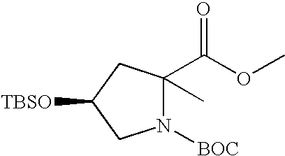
N1([BOC])C(C(OC)=O)(C)CC([TBSO])C1
